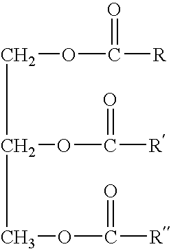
C(C(COC(=O)[R])OC(=O)[R])OC(=O)[R]
